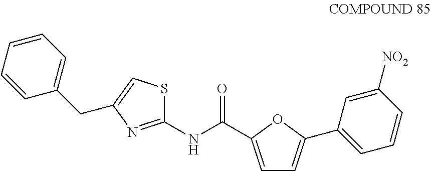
C1=C(C(NC2=NC(CC3=CC=CC=C3)=CS2)=O)OC(C2=CC=CC([NO2])=C2)=C1
